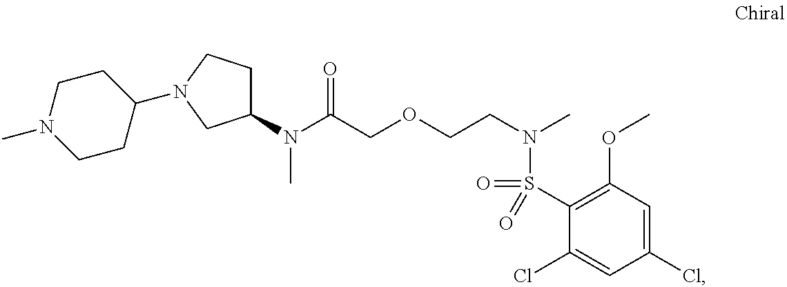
C1(N(C(COCCN(C)S(C2=C(OC)C=C(Cl)C=C2Cl)(=O)=O)=O)C)CCN(C2CCN(C)CC2)C1
